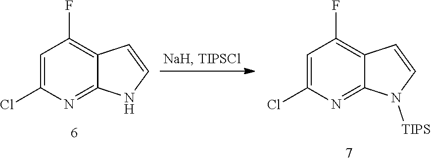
C1=C(Cl)N=C2C(=C1F)C=CN2.C1=C(Cl)N=C2C(=C1F)C=CN2[TIPS]
